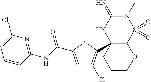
C12C(C3=C(Cl)C=C(C(NC4=NC(Cl)=CC=C4)=O)S3)(NC(=N)N(C)S1(=O)=O)CCCO2
